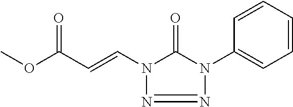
O=C1N(C=CC(OC)=O)N=NN1C1=CC=CC=C1
